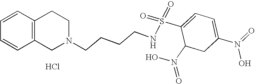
C1=CC=CC2=C1CCN(CCCCNS(=O)(=O)C1=CC=C(N(=O)O)CC1N(=O)O)C2.Cl
